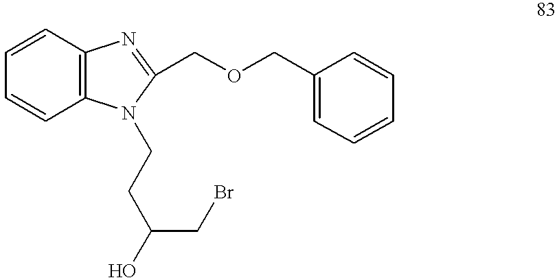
C1=CC2=C(C=C1)N(CCC(CBr)O)C(COCC1=CC=CC=C1)=N2
